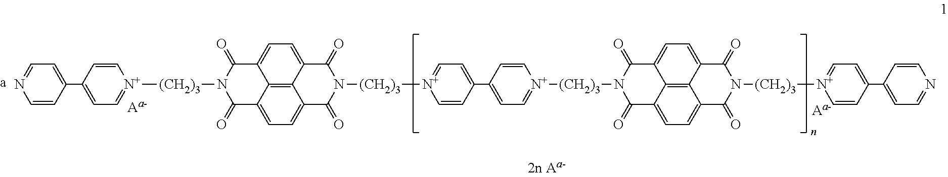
C1(C2=CC=[N+]([(CH2)3]N3C(=O)C4=CC=C5C6=C4C(=CC=C6C(=O)N([(CH2)3][N+]4=CC=C(C6=CC=[N+]([(CH2)3]N7C(=O)C8=CC=C9C%10=C8C(=CC=C%10C(=O)N([(CH2)3][N+]8=CC=C(C%10=CC=NC=C%10)C=C8)C9=O)C7=O)C=C6)C=C4)C5=O)C3=O)C=C2)=CC=NC=C1
